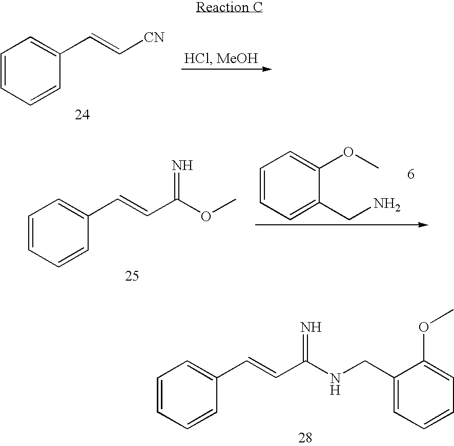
C1=CC=CC(C=C[CN])=C1.C1=CC=CC(C=CC(OC)=N)=C1.C1=CC=C(CN)C(OC)=C1.C1=CC=CC(C=CC(NCC2=CC=CC=C2OC)=N)=C1
